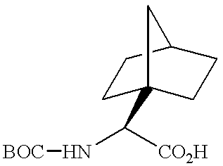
C1C2(C(N[BOC])[CO2H])CCC(C1)C2
